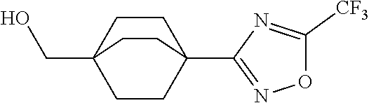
C1([CF3])=NC(C23CCC(CO)(CC2)CC3)=NO1
